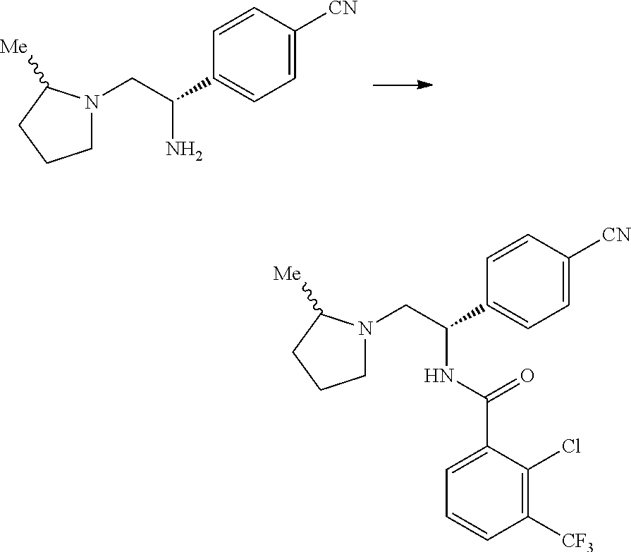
C1N(CC(N)C2=CC=C([CN])C=C2)C([Me])CC1.C1N(CC(NC(C2=CC=CC([CF3])=C2Cl)=O)C2=CC=C([CN])C=C2)C([Me])CC1
